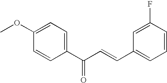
C1=CC(C(C=CC2=CC=CC(F)=C2)=O)=CC=C1OC
